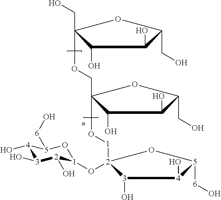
C1(O)C(OCC2(O[1][2]3(O[1]4[2](O)[3](O)[4](O)[5]([6]O)O4)[3](O)[4](O)[5]([6]O)O3)C(O)C(O)C(CO)O2)(CO)OC(CO)C1O
